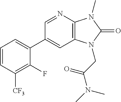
C1(C2=CC=CC([CF3])=C2F)=CC2=C(N=C1)N(C)C(=O)N2CC(N(C)C)=O
